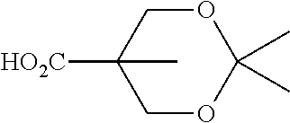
C1C(C)([HO2C])COC(C)(C)O1
